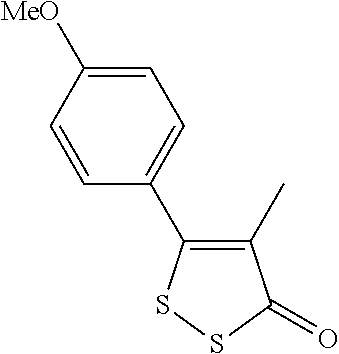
C1=C([MeO])C=CC(C2=C(C)C(=O)SS2)=C1
